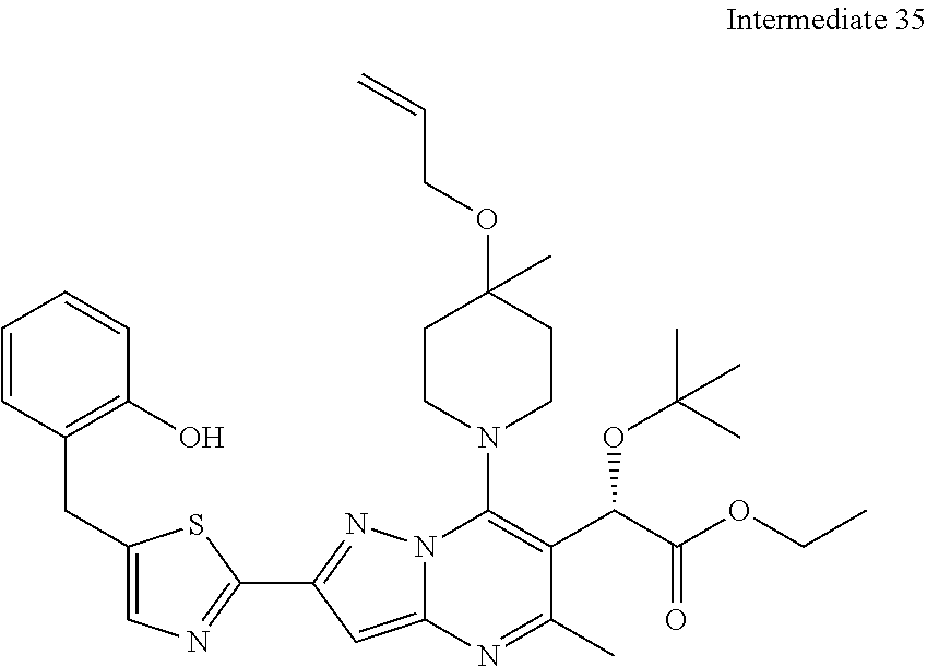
C1=CC(CC2=CN=C(C3=NN4C(=C3)N=C(C)C(C(C(OCC)=O)OC(C)(C)C)=C4N3CCC(OCC=C)(C)CC3)S2)=C(O)C=C1
